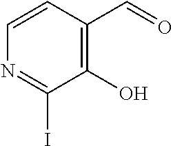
C1=CC(C=O)=C(O)C(I)=N1
